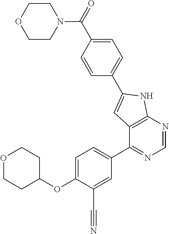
C1=C(OC2CCOCC2)C(C#N)=CC(C2=NC=NC3=C2C=C(C2=CC=C(C(=O)N4CCOCC4)C=C2)N3)=C1
